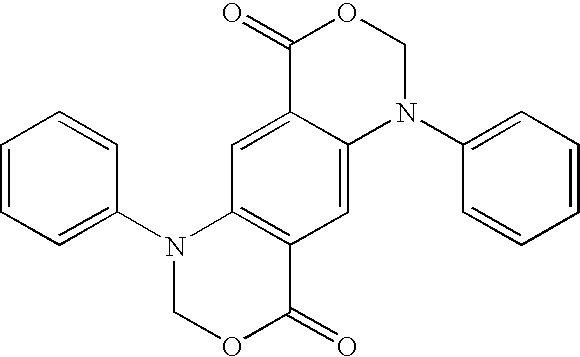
C1=CC=C(N2C3=C(C=C4C(=C3)C(=O)OCN4C3=CC=CC=C3)C(=O)OC2)C=C1
